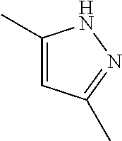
C1(C)=CC(C)=NN1
